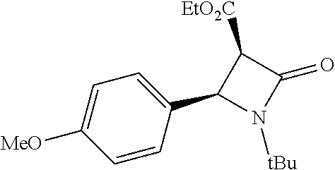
C1=CC(C2N([tBu])C(=O)C2[EtO2C])=CC=C1[MeO]
